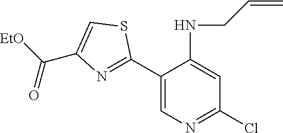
C1(C2=NC(C(=O)[EtO])=CS2)=CN=C(Cl)C=C1NCC=C
